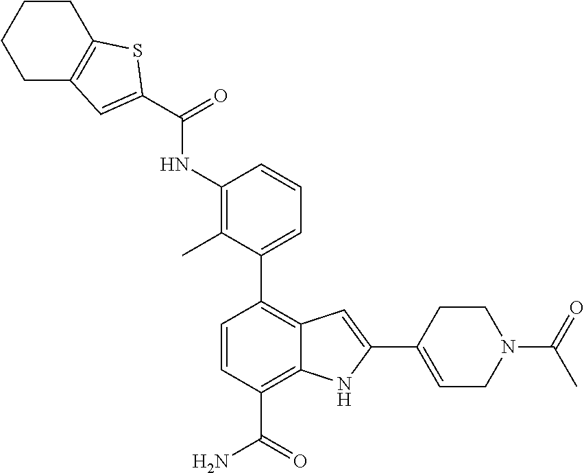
C1(NC(=O)C2=CC3=C(CCCC3)S2)=C(C)C(C2=C3C(=C(C(=O)N)C=C2)NC(C2=CCN(C(=O)C)CC2)=C3)=CC=C1
